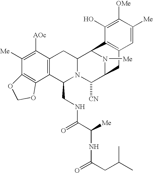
C1([Me])=C([AOc])C2=C(C(CNC(C([Me])NC(=O)CC(C)C)=O)N3C(C2)C2N([Me])C(C3[CN])CC3=C2C(O)=C([OMe])C([Me])=C3)C2=C1OCO2
